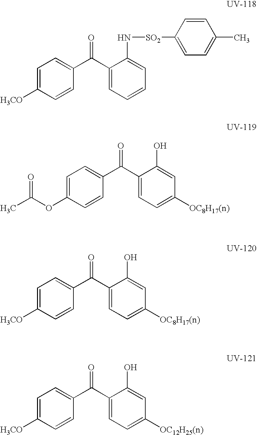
C1=C(OC(C)=O)C=CC(C(C2=CC=C([OC8H17(n)])C=C2O)=O)=C1.C1=C([H3CO])C=CC(C(C2=CC=CC=C2N[SO2]C2=CC=C(C)C=C2)=O)=C1.C1=C([H3CO])C=CC(C(C2=CC=C([OC8H17(n)])C=C2O)=O)=C1.C1=C([H3CO])C=CC(C(C2=CC=C([OC12H25(n)])C=C2O)=O)=C1
